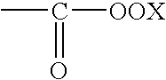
CC([OOX])=O
